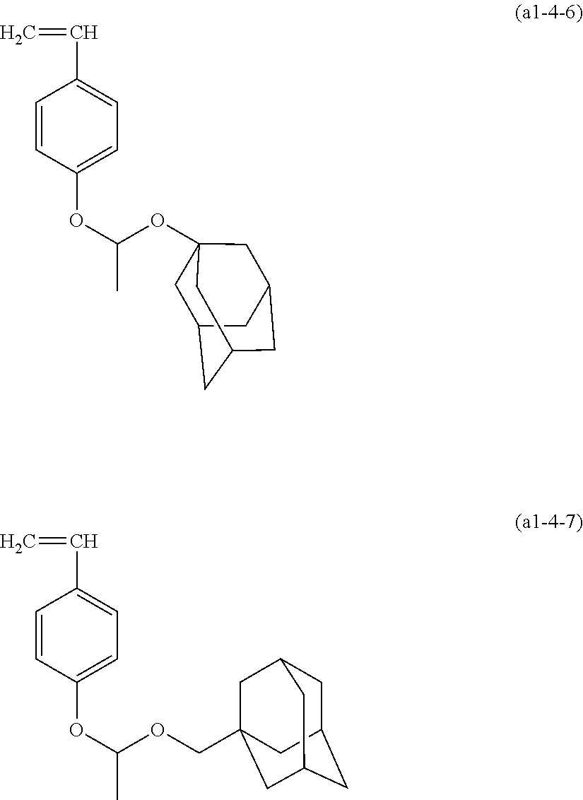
C1=CC(OC(OC23CC4CC(CC(C2)C4)C3)C)=CC=C1C=C.C1=CC(OC(OCC23CC4CC(CC(C2)C4)C3)C)=CC=C1C=C
